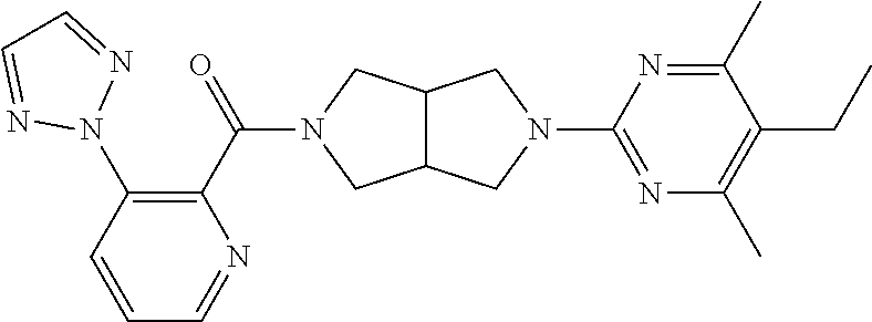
C12C(CN(C(C3=C(N4N=CC=N4)C=CC=N3)=O)C1)CN(C1=NC(C)=C(CC)C(C)=N1)C2
